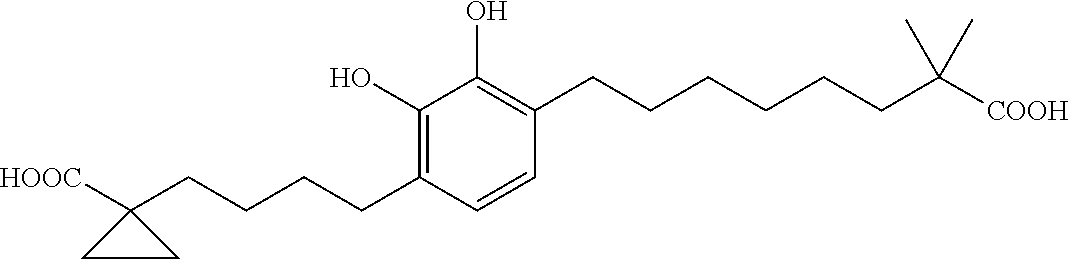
C1(O)=C(CCCCCCC([COOH])(C)C)C=CC(CCCCC2([HOOC])CC2)=C1O
